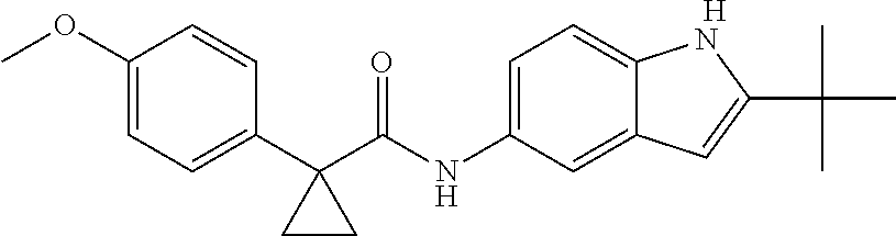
[H].C1(OC)=CC=C(C2(C(NC3=CC=C4C(=C3)C=C(C(C)(C)C)N4)=O)CC2)C=C1
